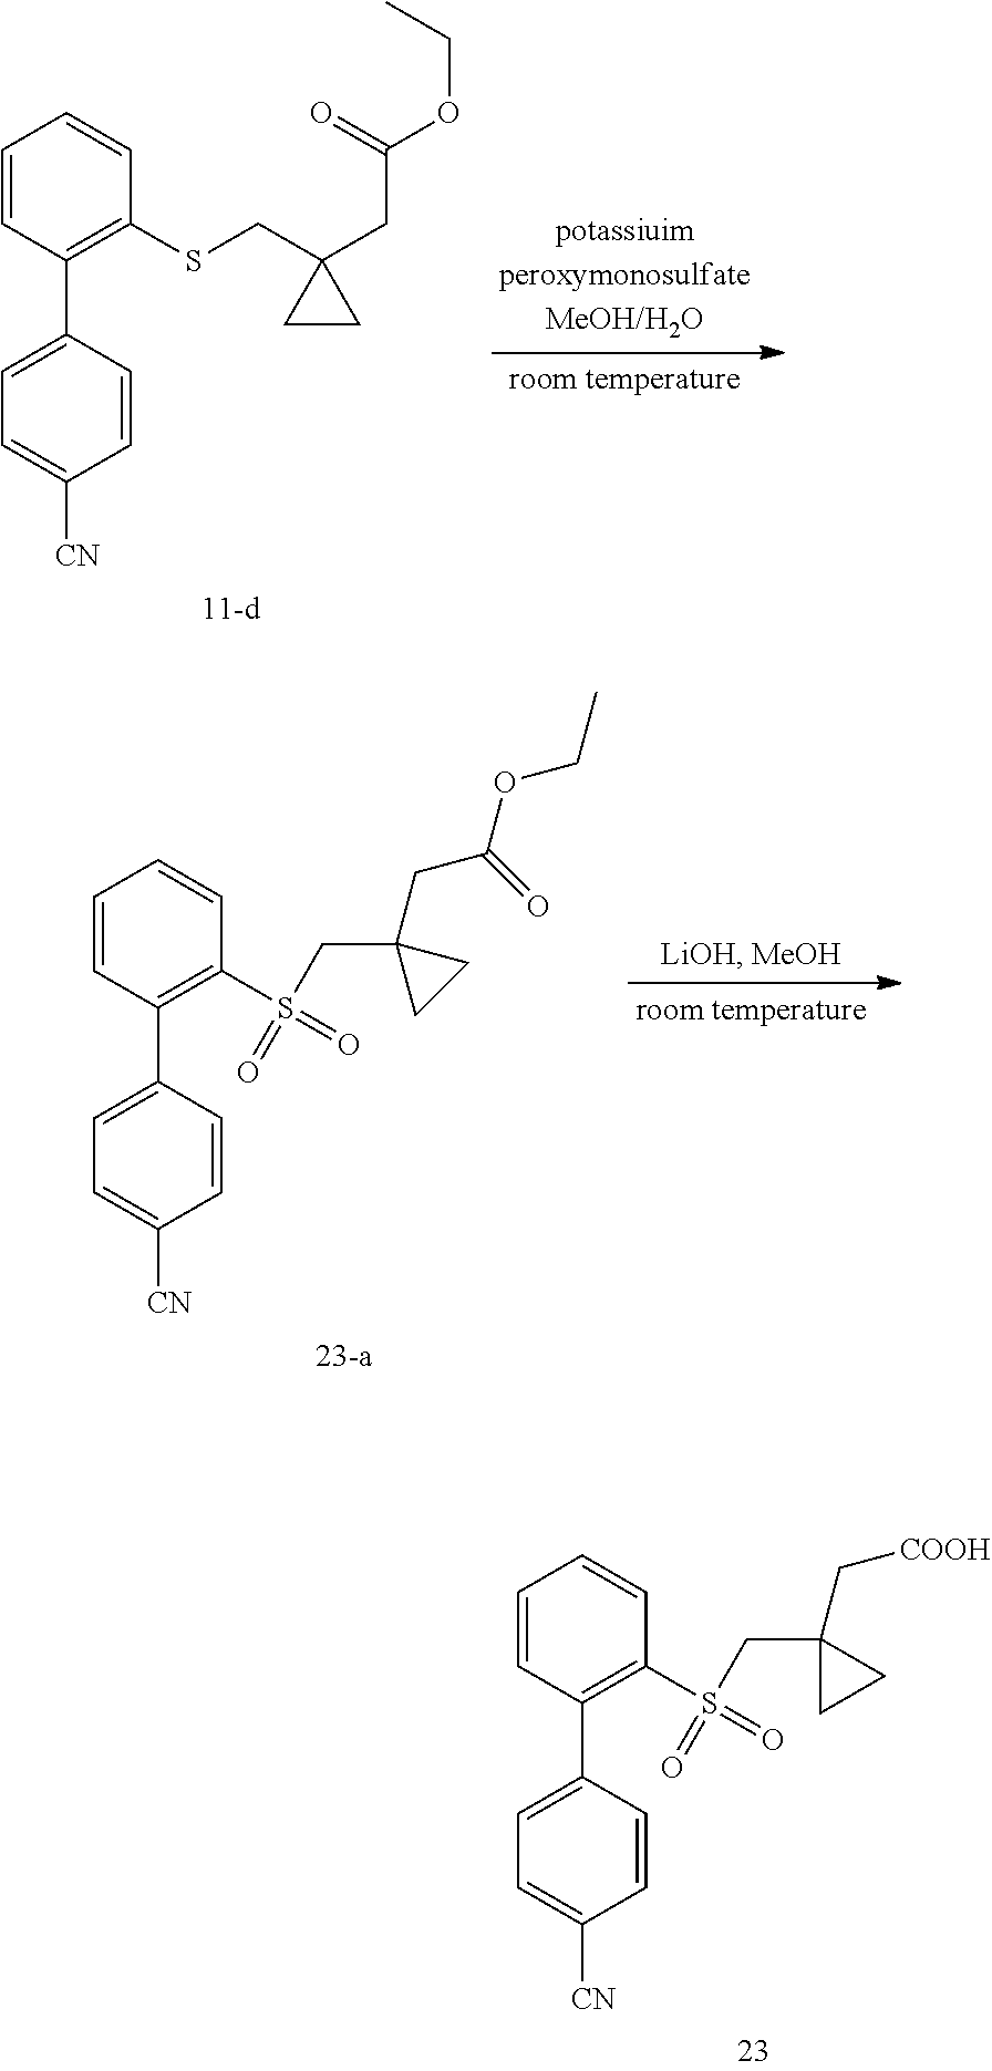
C1=CC(C2=CC=C([CN])C=C2)=C(SCC2(CC(OCC)=O)CC2)C=C1.C1=CC(C2=CC=C([CN])C=C2)=C(S(=O)(CC2(CC(OCC)=O)CC2)=O)C=C1.C1=CC(C2=CC=C([CN])C=C2)=C(S(=O)(CC2(C[COOH])CC2)=O)C=C1
